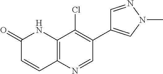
C12=C(N=CC(C3=CN(C)N=C3)=C1Cl)C=CC(=O)N2
